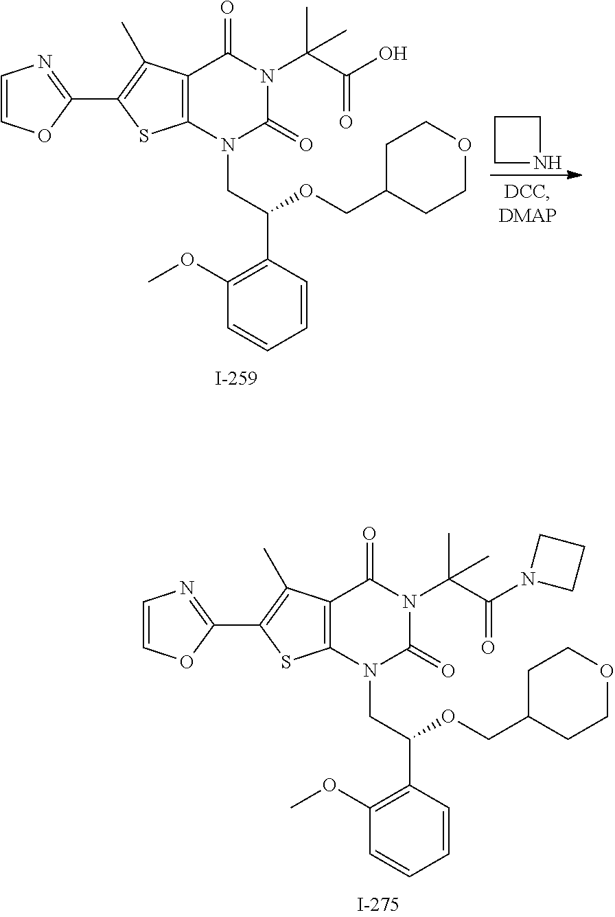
C12=C(SC(C3=NC=CO3)=C1C)N(CC(C1=C(OC)C=CC=C1)OCC1CCOCC1)C(=O)N(C(C(O)=O)(C)C)C2=O.C1CNC1.C12=C(SC(C3=NC=CO3)=C1C)N(CC(C1=C(OC)C=CC=C1)OCC1CCOCC1)C(=O)N(C(C(N1CCC1)=O)(C)C)C2=O
